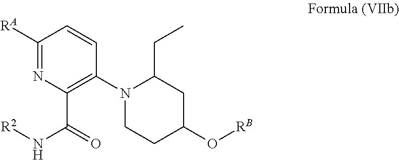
C1([RA])=NC(C(N[R2])=O)=C(N2CCC(O[RB])CC2CC)C=C1
